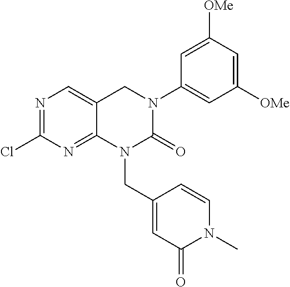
N1=C(Cl)N=C2C(=C1)CN(C1=CC([OMe])=CC([OMe])=C1)C(=O)N2CC1=CC(=O)N(C)C=C1
